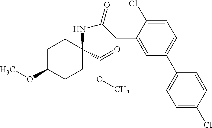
C1(OC)CCC(C(=O)OC)(NC(=O)CC2=CC(C3=CC=C(Cl)C=C3)=CC=C2Cl)CC1
